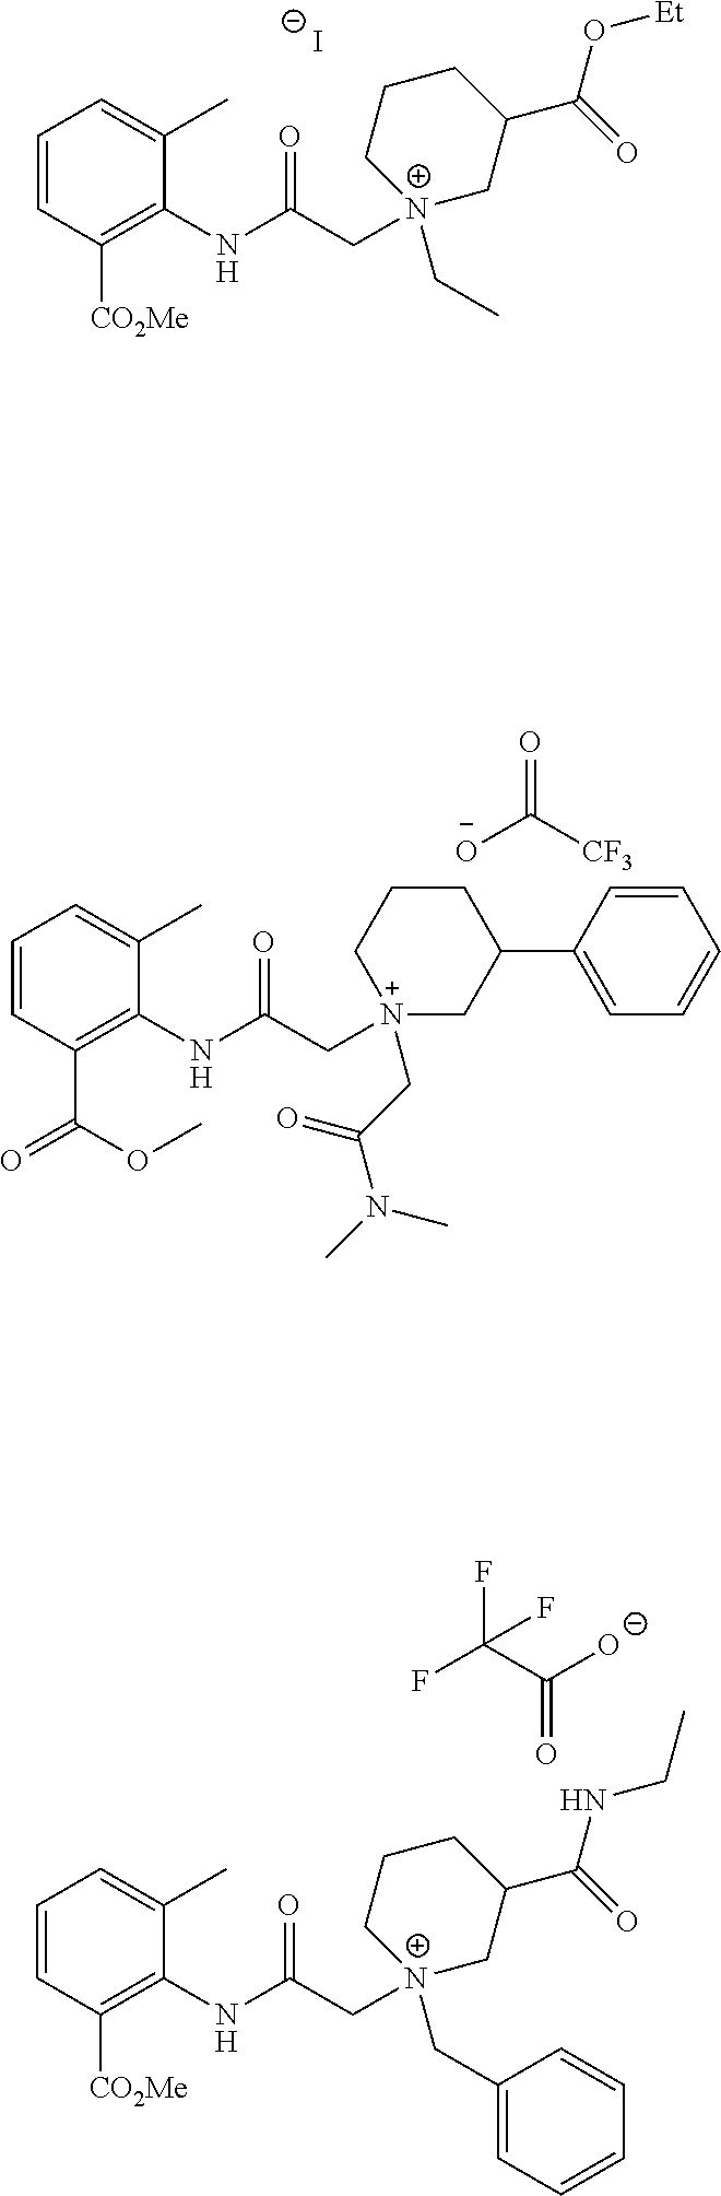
C1=CC([CO2Me])=C(NC(C[N+]2(CC)CC(C(=O)O[Et])CCC2)=O)C(C)=C1.[I-].C1=CC(C(=O)OC)=C(NC(C[N+]2(CC(=O)N(C)C)CC(C3=CC=CC=C3)CCC2)=O)C(C)=C1.O=C([O-])[CF3].C1=CC([CO2Me])=C(NC(C[N+]2(CC3=CC=CC=C3)CC(C(=O)NCC)CCC2)=O)C(C)=C1.C(=O)([O-])C(F)(F)F
